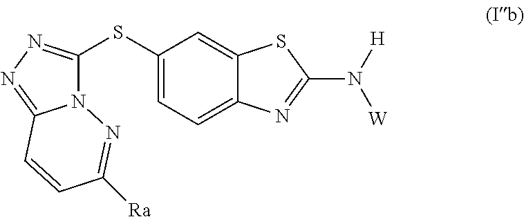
C1(SC2=NN=C3N2N=C([Ra])C=C3)=CC=C2C(=C1)SC(N([W])[H])=N2
